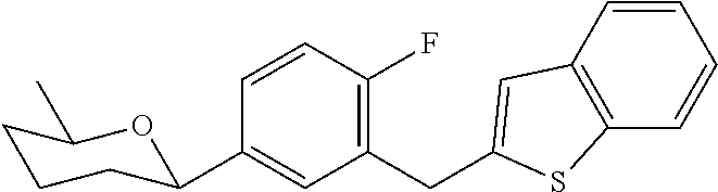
C1(CC2=CC3=C(C=CC=C3)S2)=C(F)C=CC(C2CCCC(C)O2)=C1
